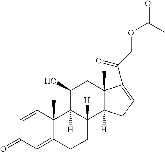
C1=CC2(C)C(=CC1=O)CCC1([H])C2([H])C(O)CC2(C)C1([H])CC=C2C(COC(C)=O)=O
